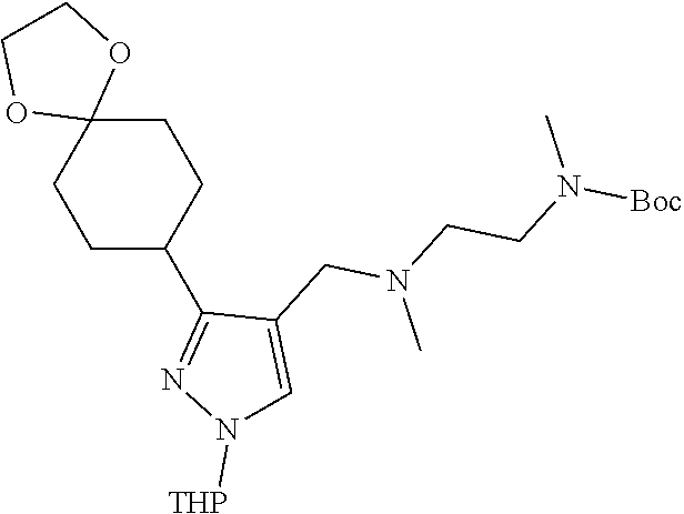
C1C2(CCC(C3=NN([THP])C=C3CN(CCN(C)[Boc])C)C1)OCCO2
